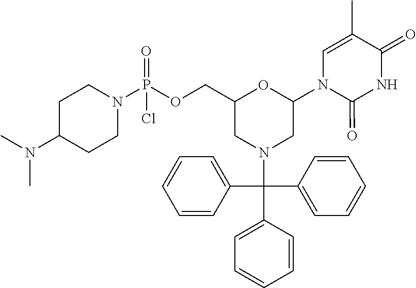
C1=C(C(C2=CC=CC=C2)(C2=CC=CC=C2)N2CC(N3C(=O)NC(=O)C(C)=C3)OC(COP(N3CCC(N(C)C)CC3)(Cl)=O)C2)C=CC=C1
